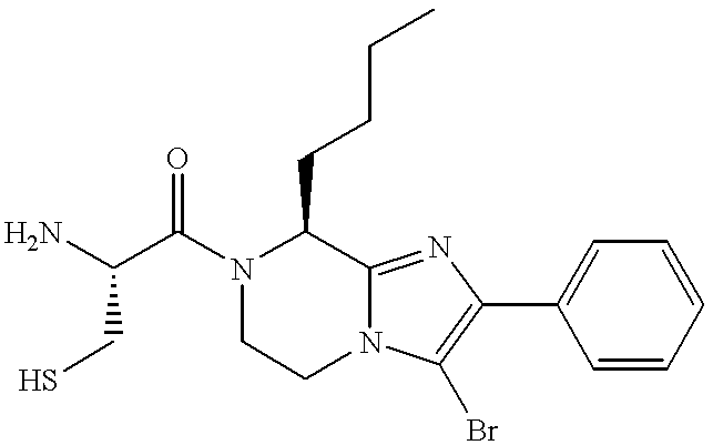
NC(C(N1C(CCCC)C2=NC(C3=CC=CC=C3)=C(Br)N2CC1)=O)CS
